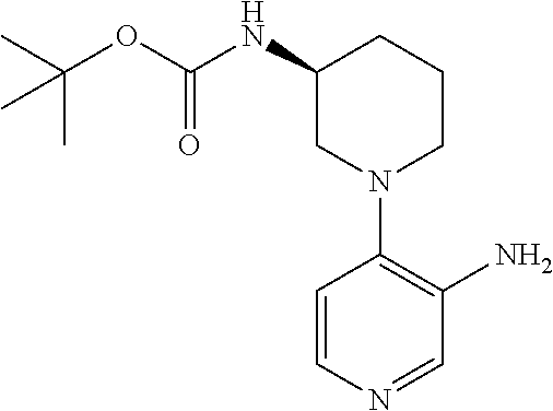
C1=CN=CC(N)=C1N1CCCC(NC(OC(C)(C)C)=O)C1
